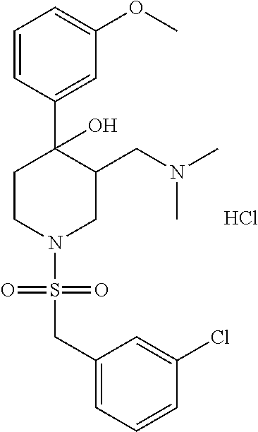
Cl.C1(O)(C2=CC(OC)=CC=C2)CCN(S(=O)(=O)CC2=CC=CC(Cl)=C2)CC1CN(C)C
